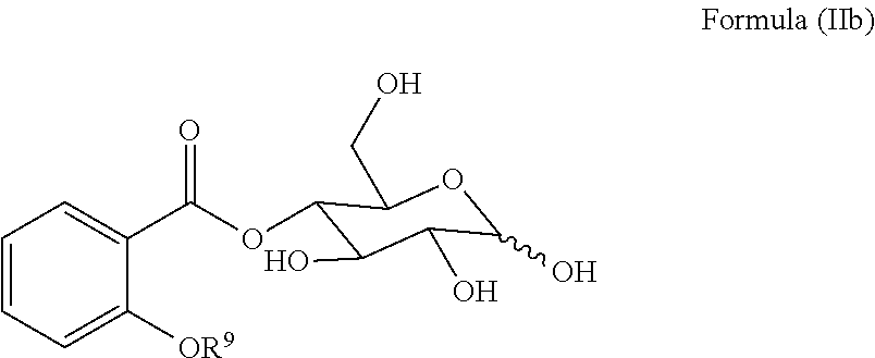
O(C(=O)C1=CC=CC=C1[OR9])C1C(O)C(O)C(O)OC1CO
